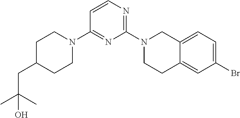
C1C(CC(C)(C)O)CCN(C2=NC(N3CCC4=CC(Br)=CC=C4C3)=NC=C2)C1
